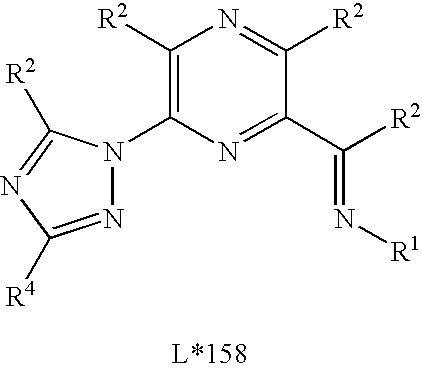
C1([R2])=C(N2N=C([R4])N=C2[R2])N=C(C([R2])=N[R1])C([R2])=N1
